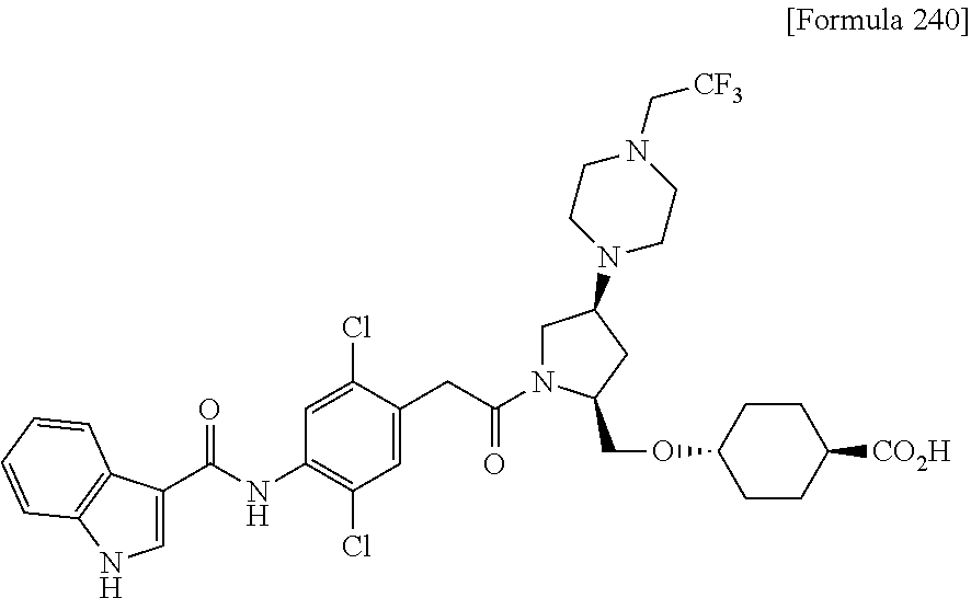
C1(NC(C2=CNC3=C2C=CC=C3)=O)=C(Cl)C=C(CC(N2CC(N3CCN(C[CF3])CC3)CC2COC2CCC([CO2H])CC2)=O)C(Cl)=C1
